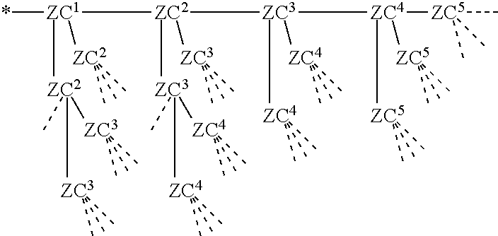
*[ZC1]([ZC2](C)(C)C)([ZC2]([ZC3](C)(C)C)([ZC3](C)(C)C)C)[ZC2]([ZC3](C)(C)C)([ZC3]([ZC4](C)(C)C)([ZC4](C)(C)C)C)[ZC3]([ZC4](C)(C)C)([ZC4](C)(C)C)[ZC4]([ZC5](C)(C)C)([ZC5](C)(C)C)[ZC5](C)(C)C
